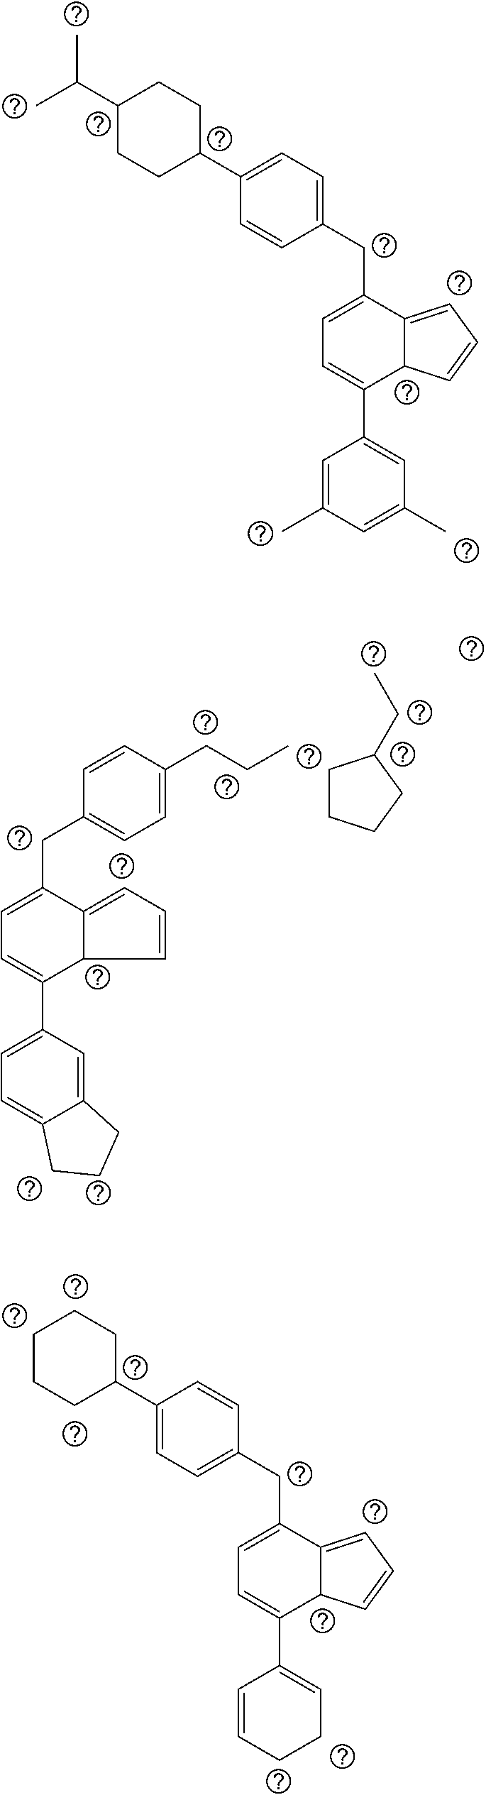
C1C(C2=CC=C(CC3=CC=C(C4=CC(C)=CC(C)=C4)C4C3=CC=C4)C=C2)CCC(C(C)C)C1.C1=C(CCC)C=CC(CC2=CC=C(C3=CC=C4C(=C3)CCC4)C3C2=CC=C3)=C1.C1CCCC1CC.C1C(C2=CC=C(CC3=CC=C(C4=CCCC=C4)C4C3=CC=C4)C=C2)CCCC1
